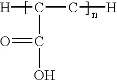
C(C[H])([H])C(O)=O
